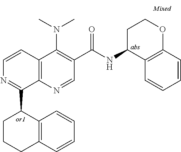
C12=C(N=CC(C(=O)NC3C4=C(OCC3)C=CC=C4)=C1N(C)C)C(C1CCCC3=C1C=CC=C3)=NC=C2
